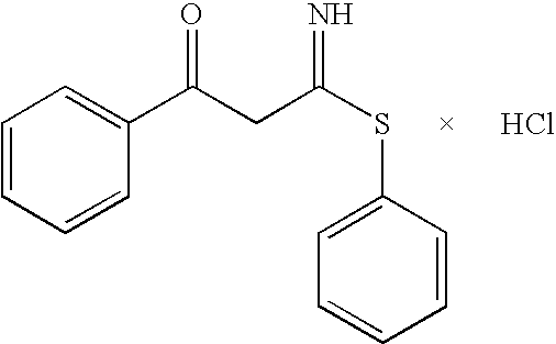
C1=CC=CC(C(CC(SC2=CC=CC=C2)=N)=O)=C1.Cl
